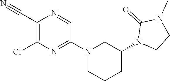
C1(C#N)=C(Cl)N=C(N2CCCC(N3CCN(C)C3=O)C2)C=N1
